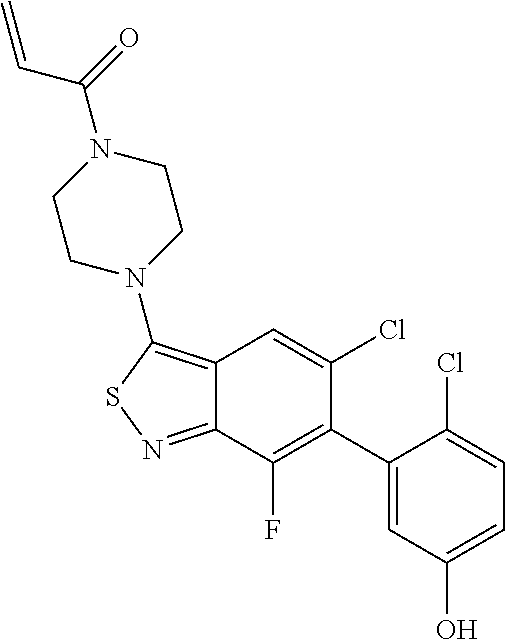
C1(C2=C(F)C3=NSC(N4CCN(C(=O)C=C)CC4)=C3C=C2Cl)=CC(O)=CC=C1Cl
